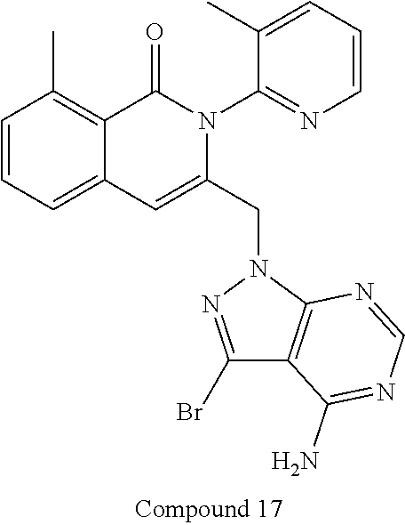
C1=CC=C2C(=C1C)C(=O)N(C1=NC=CC=C1C)C(CN1N=C(Br)C3=C1N=CN=C3N)=C2
